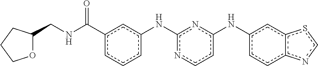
c1cc(Nc2nc(Nc3cc4c(cc3)ncs4)ccn2)cc(C(NCC2OCCC2)=O)c1
